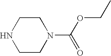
C1CN(C(OCC)=O)CCN1
